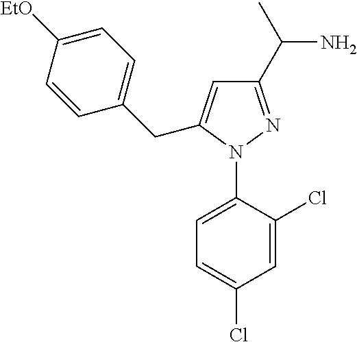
C1=C(N2N=C(C(N)C)C=C2CC2=CC=C([EtO])C=C2)C(Cl)=CC(Cl)=C1
